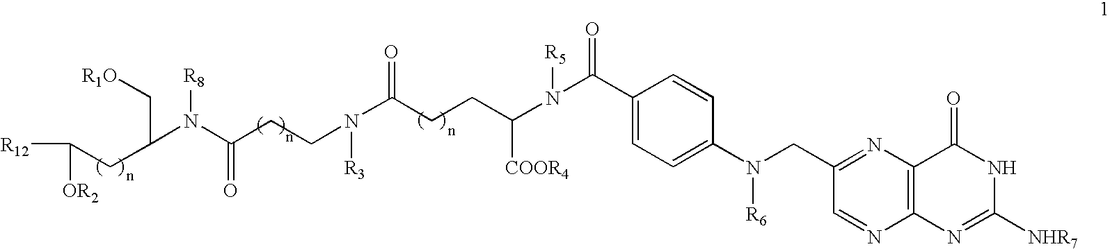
[R12]C([OR2])CC(C[R1O])N(C(CCN([R3])C(CCC([COOR4])N([R5])C(C1=CC=C(N([R6])CC2=NC3=C(N=C2)N=C([NHR7])NC3=O)C=C1)=O)=O)=O)[R8]
